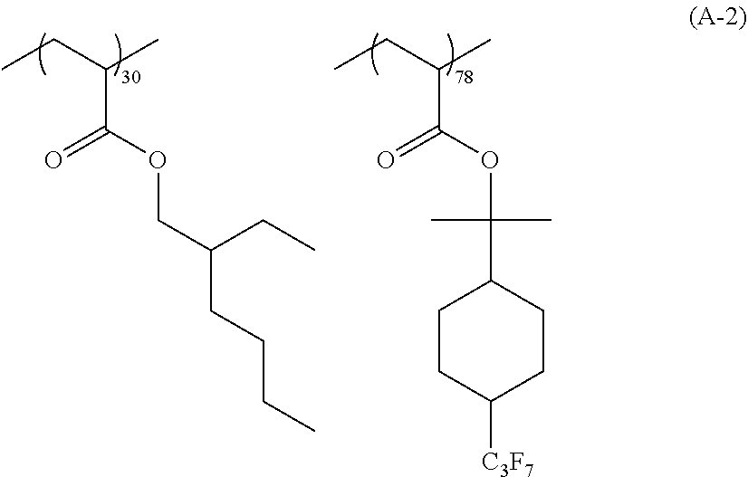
CCC(C)C(OCC(CCCC)CC)=O.CCC(C)C(OC(C1CCC([C3F7])CC1)(C)C)=O
